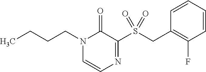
N1(CCCC)C=CN=C(S(CC2=C(F)C=CC=C2)(=O)=O)C1=O
